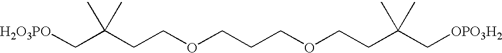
[H2O3PO]CC(CCOCCCOCCC(C[OPO3H2])(C)C)(C)C
